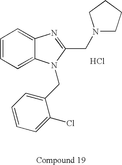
C1=CC=C2C(=C1)N=C(CN1CCCC1)N2CC1=CC=CC=C1Cl.Cl
